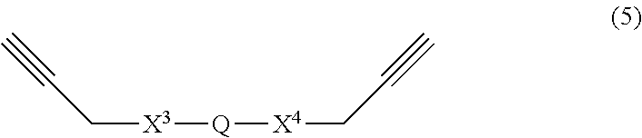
[X3]([Q][X4]CC#C)CC#C
